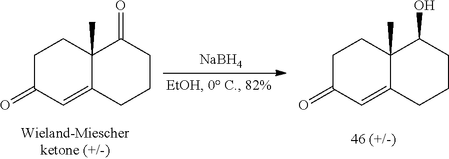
C1C(=O)C=C2C(C)(C1)C(=O)CCC2.[NaBH4].C1C(=O)C=C2C(C)(C1)C(O)CCC2
